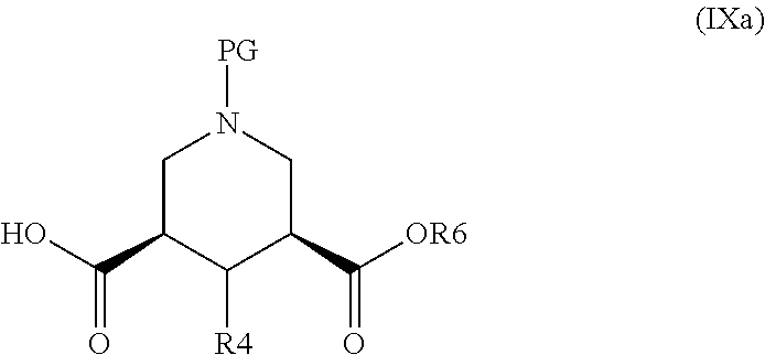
C1C(C(O)=O)C([R4])C(C([OR6])=O)CN1[PG]
